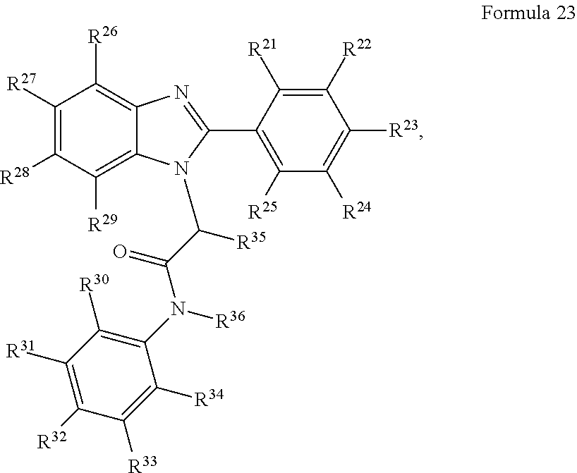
C1([R27])=C([R28])C([R29])=C2C(=C1[R26])N=C(C1=C([R25])C([R24])=C([R23])C([R22])=C1[R21])N2C([R35])C(=O)N([R36])C1=C([R30])C([R31])=C([R32])C([R33])=C1[R34]
